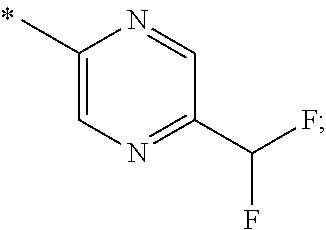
C1(C)=CN=C(C(F)F)C=N1
